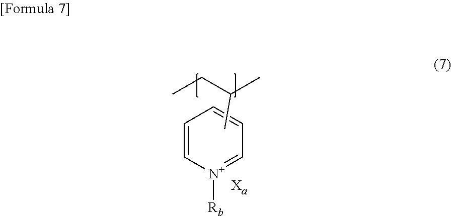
C1=C[N+]([Rb])=CC=C1.C(CC)(C)C
